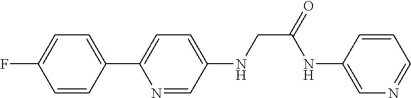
C1(C2=CC=C(NCC(=O)NC3=CN=CC=C3)C=N2)=CC=C(F)C=C1
